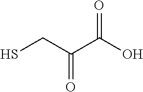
SCC(C(O)=O)=O
